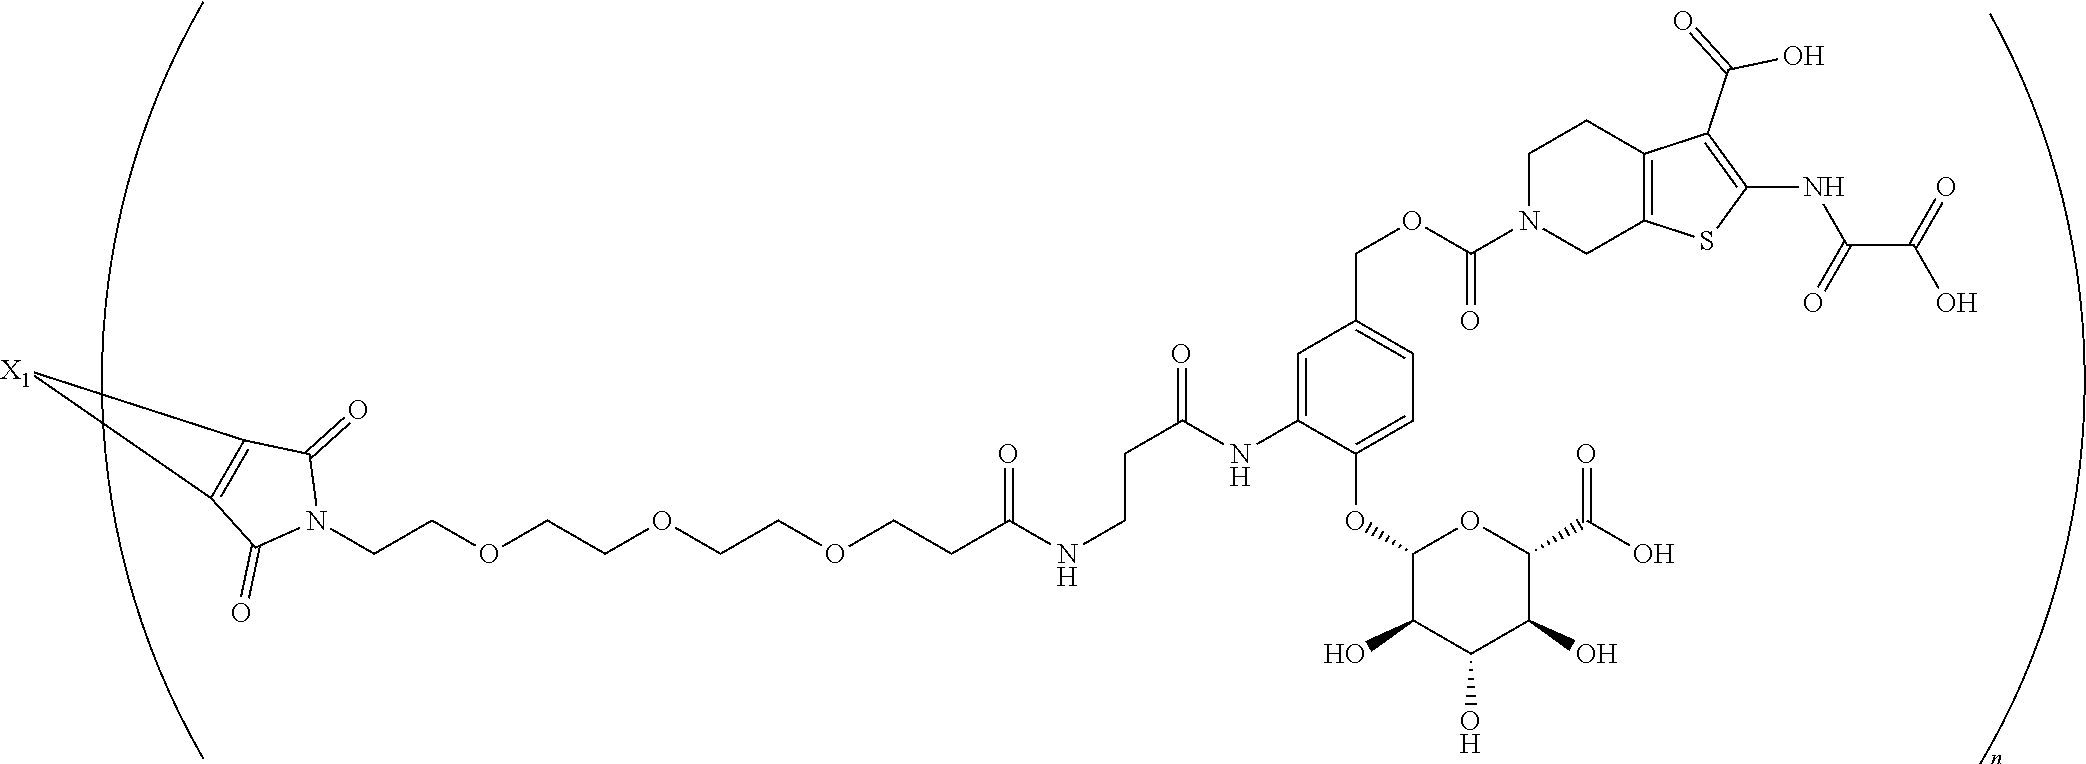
C(COCCOCCOCCC(NCCC(=O)NC1=CC(COC(N2CC3=C(CC2)C(C(=O)O)=C(NC(C(=O)O)=O)S3)=O)=CC=C1OC1C(O)C(O)C(O)C(C(O)=O)O1)=O)N1C(=O)C2=C(C1=O)[X1]2
